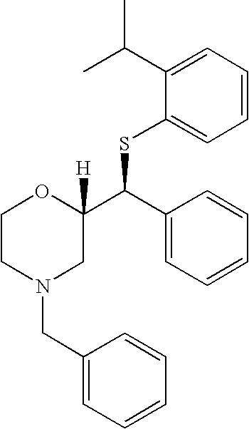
C1CN(CC2=CC=CC=C2)CC(C(C2=CC=CC=C2)SC2=CC=CC=C2C(C)C)([H])O1
